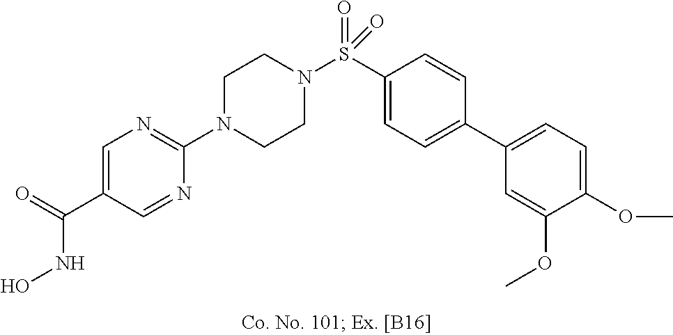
N1(C2=NC=C(C(NO)=O)C=N2)CCN(S(C2=CC=C(C3=CC=C(OC)C(OC)=C3)C=C2)(=O)=O)CC1
